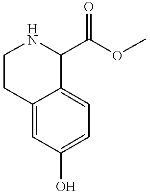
C12=CC(O)=CC=C1C(C(=O)OC)NCC2
